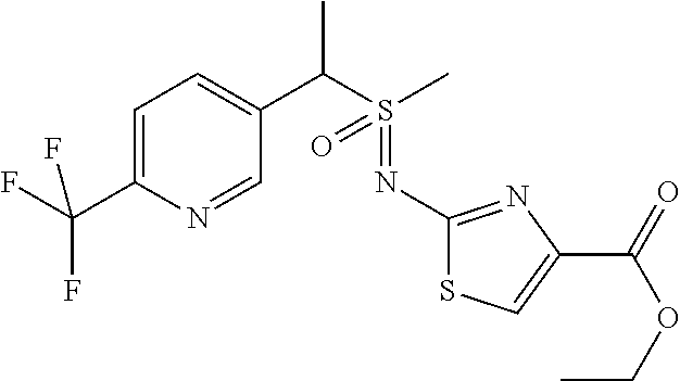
C1=C(C(F)(F)F)N=CC(C(S(C)(=O)=NC2=NC(C(OCC)=O)=CS2)C)=C1
